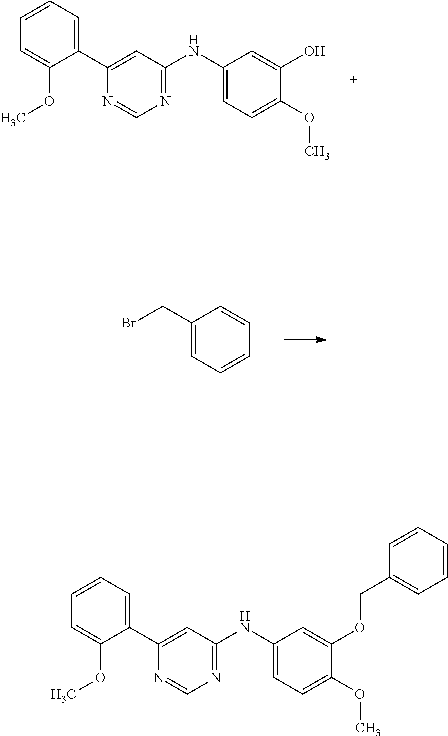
C1(C2=CC(NC3=CC=C(OC)C(OCC4=CC=CC=C4)=C3)=NC=N2)=CC=CC=C1OC.C1(C2=CC(NC3=CC=C(OC)C(O)=C3)=NC=N2)=CC=CC=C1OC.C1=C(CBr)C=CC=C1
